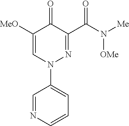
C1=NC=CC=C1N1N=C(C(N([Me])[OMe])=O)C(=O)C([MeO])=C1
